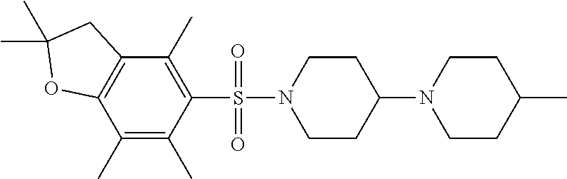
C12=C(C(C)=C(C)C(S(N3CCC(N4CCC(C)CC4)CC3)(=O)=O)=C1C)OC(C)(C)C2
